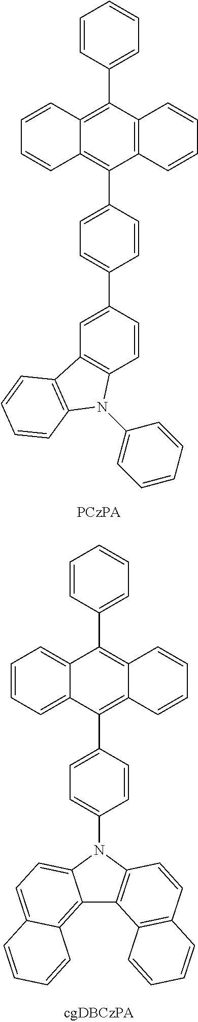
C1(C2=CC=CC=C2)=C2C(=C(C3=CC=C(C4=CC5=C(C=C4)N(C4=CC=CC=C4)C4=C5C=CC=C4)C=C3)C3=C1C=CC=C3)C=CC=C2.C1(C2=CC=CC=C2)=C2C(=C(C3=CC=C(N4C5=CC=C6C(=C5C5=C4C=CC4=C5C=CC=C4)C=CC=C6)C=C3)C3=CC=CC=C13)C=CC=C2
